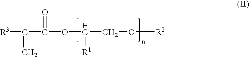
[R3]C(C(OC(CO[R2])[R1])=O)=C
